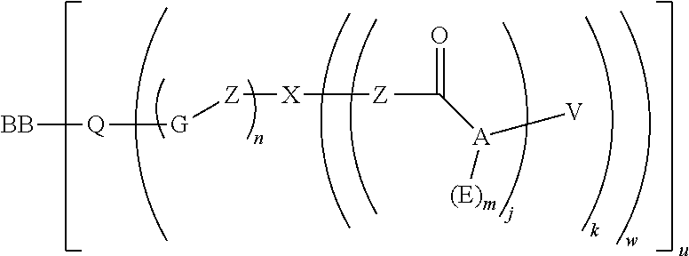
[BB][Q][G][Z][X][Z]C(=O)[A]([V])[(E)m]
